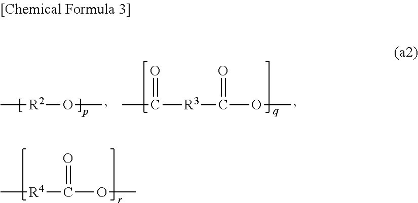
C[R2]OC.C([R3]C(OC)=O)(C)=O.[R4](C(OC)=O)C
